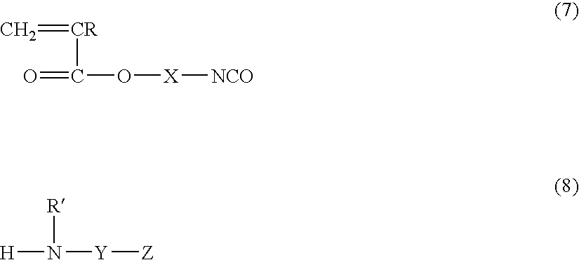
C=[CR]C(=O)O[X][NCO].[H]N([Y][Z])[R]
